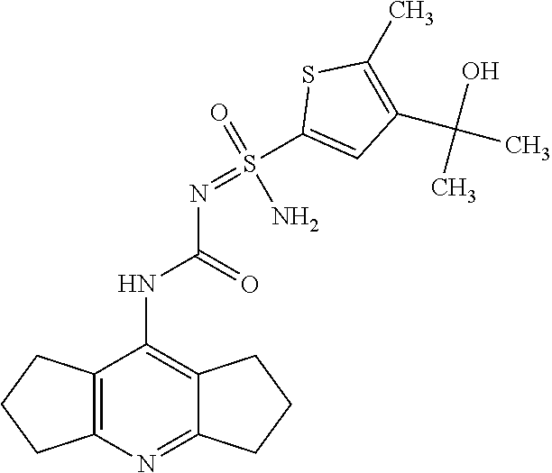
N(C(=O)NC1=C2C(=NC3=C1CCC3)CCC2)=S(C1=CC(C(C)(O)C)=C(C)S1)(=O)N
